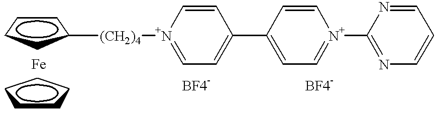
C1CCC([(CH2)4][N+]2=CC=C(C3=CC=[N+](C4=NC=CC=N4)C=C3)C=C2)C1.C1CCCC1
